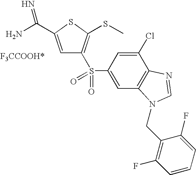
C1=C(C(N)=N)SC(SC)=C1S(C1=CC2=C(C(Cl)=C1)N=CN2CC1=C(F)C=CC=C1F)(=O)=O
